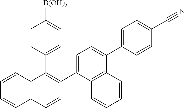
C12=C(C=CC(C3=CC=C(C4=CC=C(C#N)C=C4)C4=C3C=CC=C4)=C1C1=CC=C([B(OH)2])C=C1)C=CC=C2
